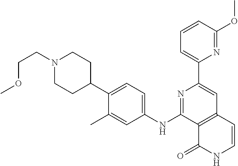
C12=C(C=CNC1=O)C=C(C1=CC=CC(OC)=N1)N=C2NC1=CC=C(C2CCN(CCOC)CC2)C(C)=C1
